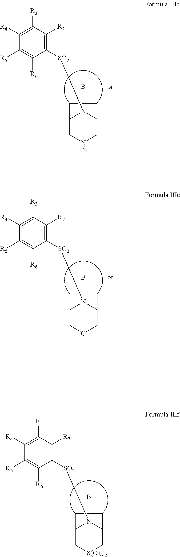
C12C[S(O)0-2]CC(N1[SO2]C1=C([R7])C([R3])=C([R4])C([R5])=C1[R6])CC2.B.C12C[NR15]CC(N1[SO2]C1=C([R7])C([R3])=C([R4])C([R5])=C1[R6])CC2.B.C12COCC(N1[SO2]C1=C([R7])C([R3])=C([R4])C([R5])=C1[R6])CC2.B
